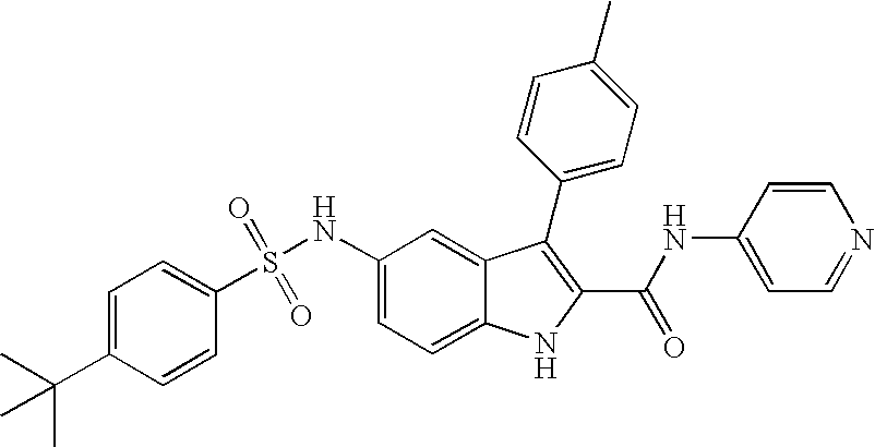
C1=C(C(C)(C)C)C=CC(S(NC2=CC=C3C(=C2)C(C2=CC=C(C)C=C2)=C(C(NC2=CC=NC=C2)=O)N3)(=O)=O)=C1
